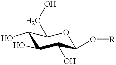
C1(O)C(O)C(O)C(O[R])OC1CO
